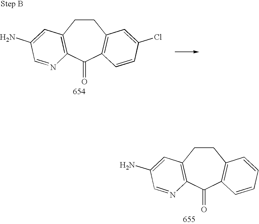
C1CC2=C(C(=O)C3=C1C=CC=C3)N=CC(N)=C2.C1CC2=C(C(=O)C3=C1C=C(Cl)C=C3)N=CC(N)=C2
